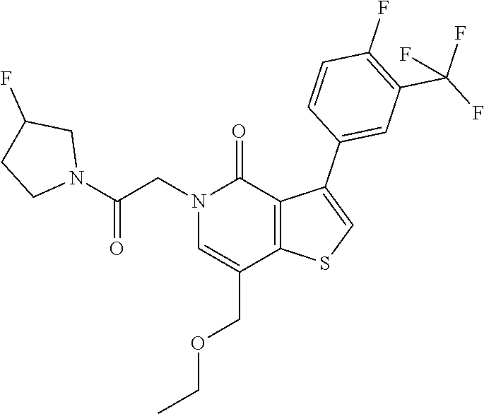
O(CC)CC1=CN(CC(N2CC(F)CC2)=O)C(=O)C2=C1SC=C2C1=CC(C(F)(F)F)=C(F)C=C1
